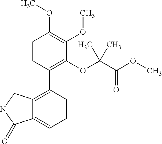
C12=C(C3=C(OC(C(OC)=O)(C)C)C(OC)=C(OC)C=C3)C=CC=C1C(=O)NC2
